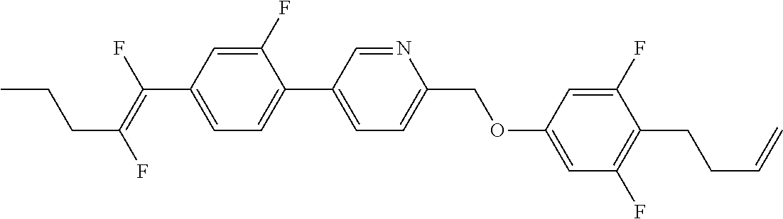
C(C1=CC=C(C2=CC=C(COC3=CC(F)=C(CCC=C)C(F)=C3)N=C2)C(F)=C1)(=C(F)CCC)F
